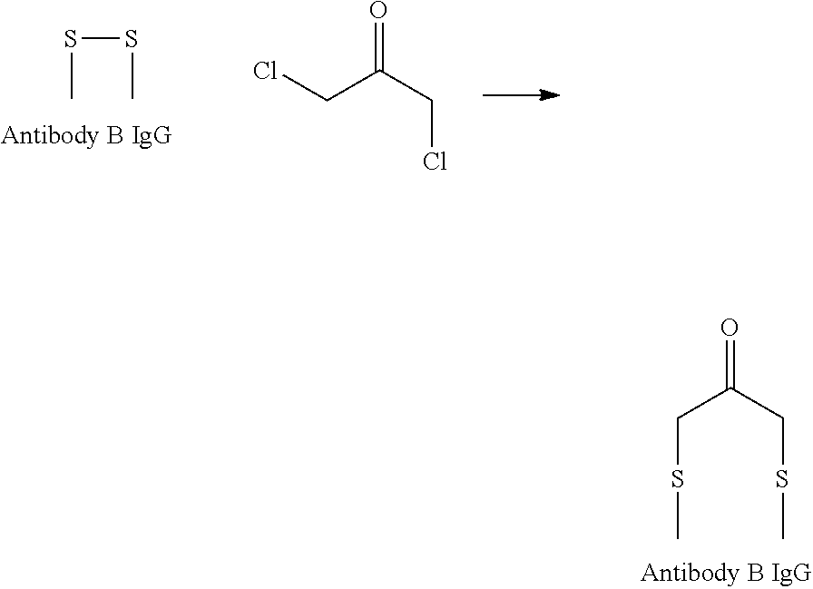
S(C)CC(CSC)=O.S(SC)C.ClCC(CCl)=O
